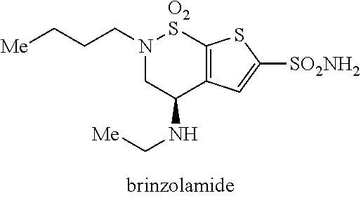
N1(CCC[Me])CC(NC[Me])C2=C([O2S]1)SC([SO2NH2])=C2
